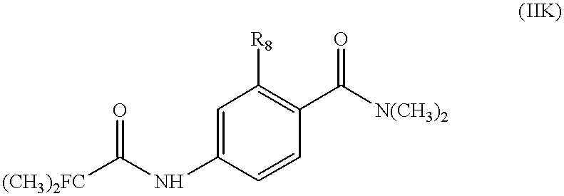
[(CH3)2FC]C(NC1=CC([R8])=C(C([N(CH3)2])=O)C=C1)=O
